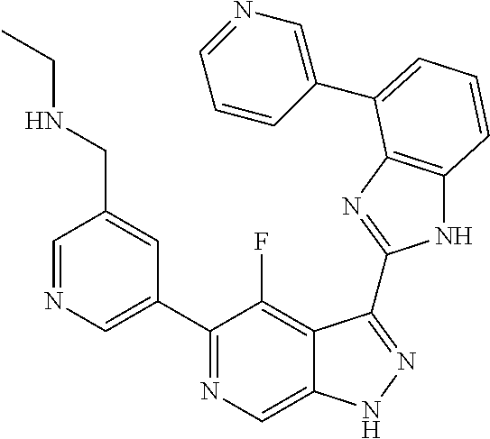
C1=NC=C(C2=NC=C3C(=C2F)C(C2=NC4=C(N2)C=CC=C4C2=CN=CC=C2)=NN3)C=C1CNCC
